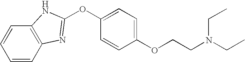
C1(OCCN(CC)CC)=CC=C(OC2=NC3=C(C=CC=C3)N2)C=C1
